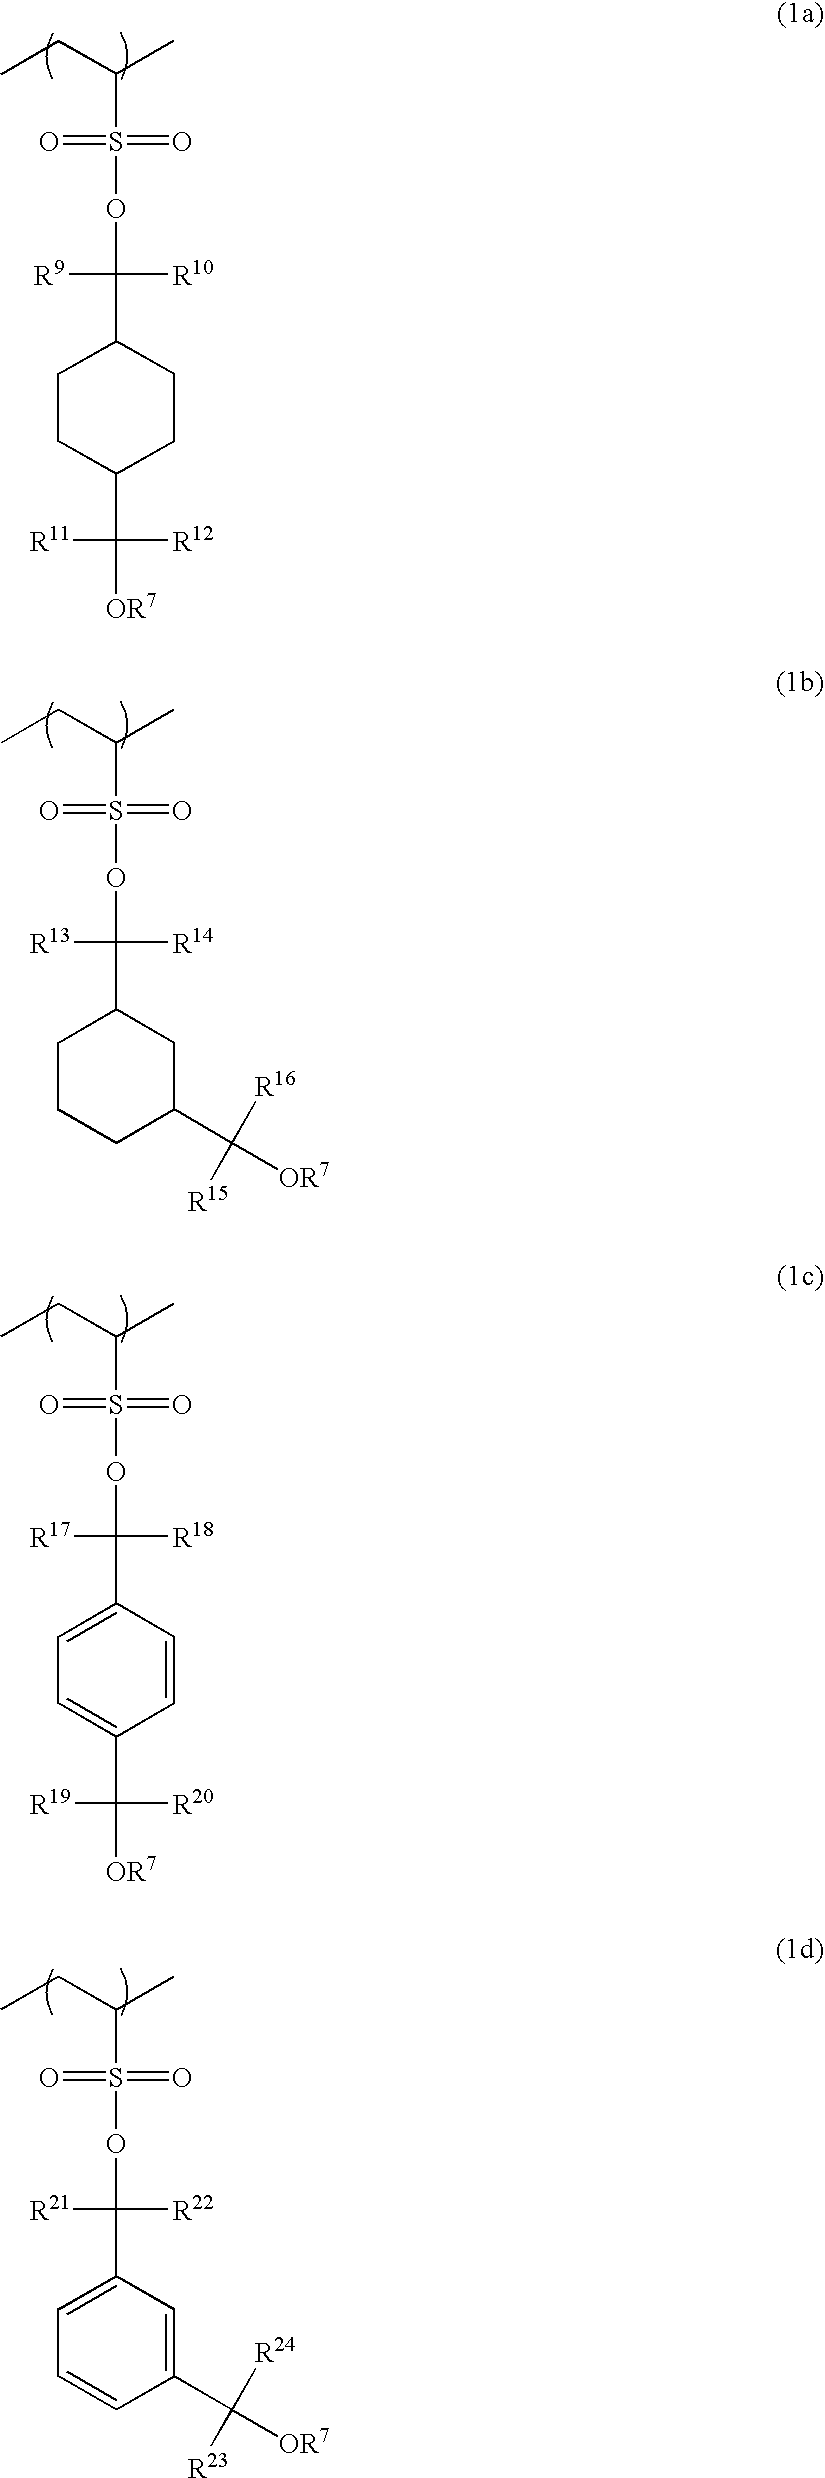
CCC(C)S(OC(C1CCC(C([OR7])([R12])[R11])CC1)([R9])[R10])(=O)=O.CCC(C)S(OC(C1CCCC(C([OR7])([R16])[R15])C1)([R13])[R14])(=O)=O.CCC(C)S(OC(C1=CC=C(C([OR7])([R20])[R19])C=C1)([R17])[R18])(=O)=O.CCC(C)S(OC(C1=CC=CC(C([OR7])([R24])[R23])=C1)([R21])[R22])(=O)=O
